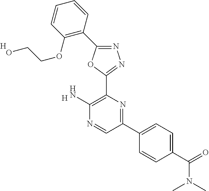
[H].C1(N)=C(C2=NN=C(C3=C(OCCO)C=CC=C3)O2)N=C(C2=CC=C(C(N(C)C)=O)C=C2)C=N1.[H]
